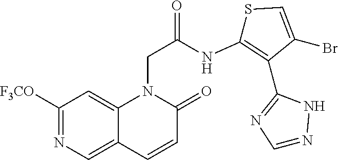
C1([F3CO])=NC=C2C(=C1)N(CC(NC1=C(C3=NC=NN3)C(Br)=CS1)=O)C(=O)C=C2
